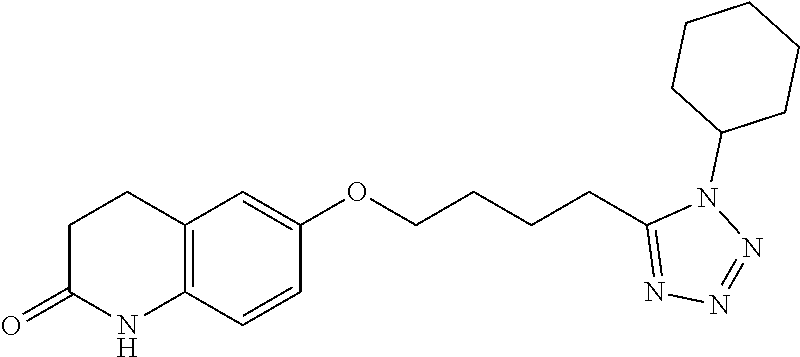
C12=C(C=CC(OCCCCC3=NN=NN3C3CCCCC3)=C1)NC(=O)CC2
